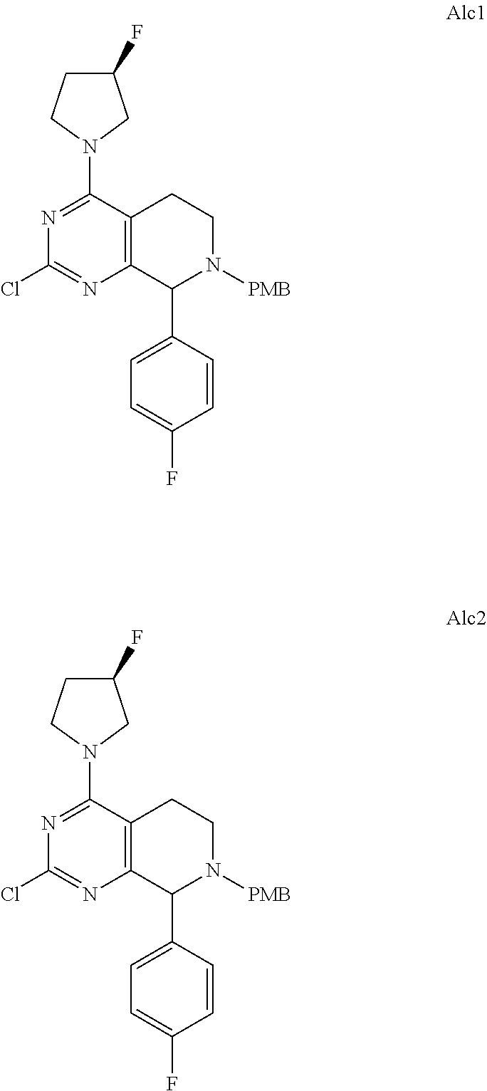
C12=C(C(C3=CC=C(F)C=C3)N([PMB])CC1)N=C(Cl)N=C2N1CC(F)CC1.C12=C(C(C3=CC=C(F)C=C3)N([PMB])CC1)N=C(Cl)N=C2N1CC(F)CC1
